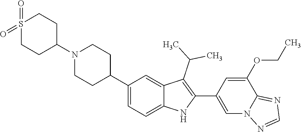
N1(C2CCS(=O)(=O)CC2)CCC(C2=CC=C3C(=C2)C(C(C)C)=C(C2=CN4C(=NC=N4)C(OCC)=C2)N3)CC1
